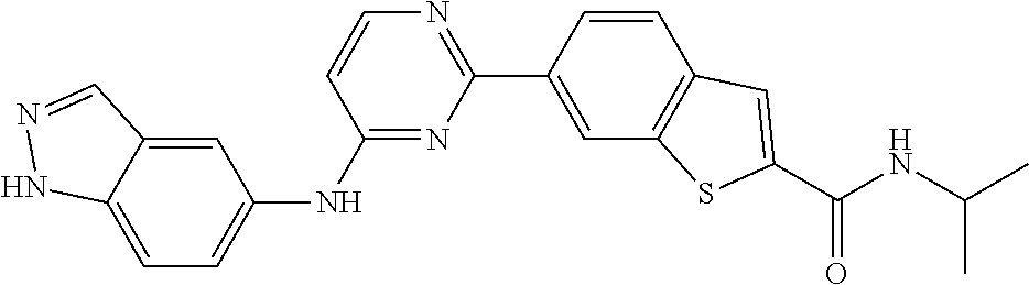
C12=CC=C(NC3=NC(C4=CC5=C(C=C4)C=C(C(NC(C)C)=O)S5)=NC=C3)C=C1C=NN2
